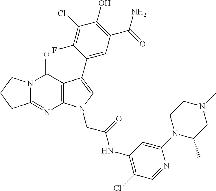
C12=NC3=C(C(=O)N1CCC2)C(C1=CC(C(N)=O)=C(O)C(Cl)=C1F)=CN3CC(NC1=C(Cl)C=NC(N2C(C)CN(C)CC2)=C1)=O
